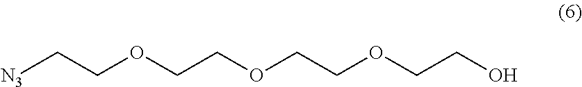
[N3]CCOCCOCCOCCO
